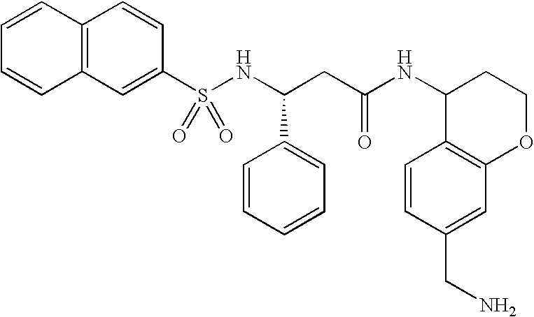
C12=C(C=CC(S(NC(CC(NC3C4=C(OCC3)C=C(CN)C=C4)=O)C3=CC=CC=C3)(=O)=O)=C1)C=CC=C2
